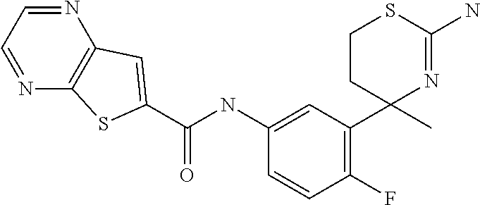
C(NC1=CC(C2(C)N=C(N)SCC2)=C(F)C=C1)(=O)C1=CC2=C(N=CC=N2)S1
